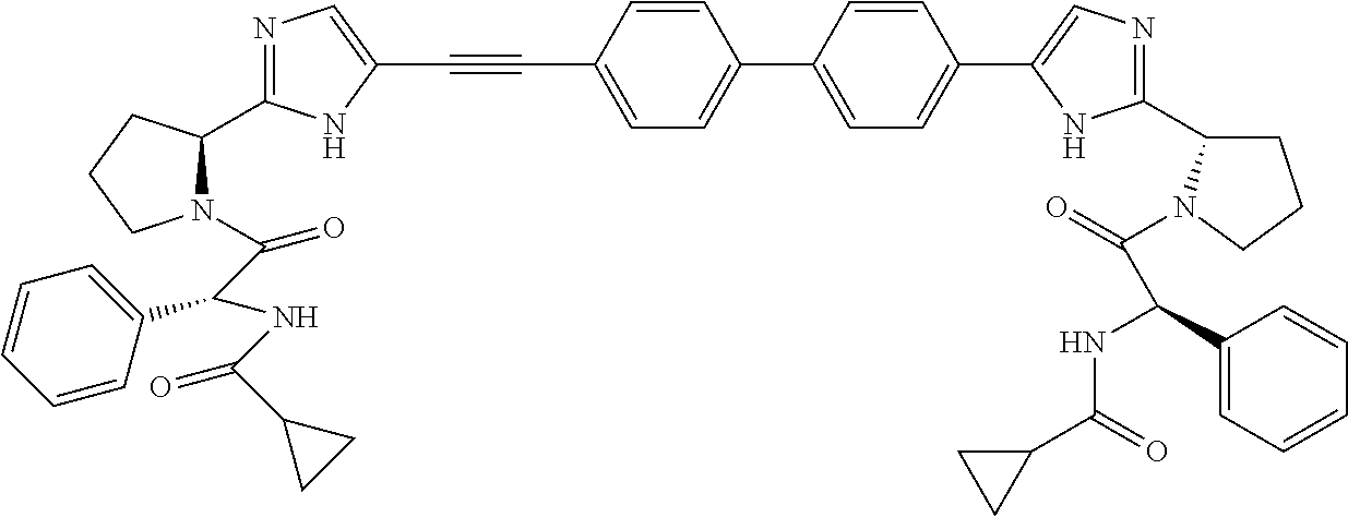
C1(C2=CN=C(C3CCCN3C(=O)C(C3=CC=CC=C3)NC(C3CC3)=O)N2)=CC=C(C2=CC=C(C#CC3=CN=C(C4N(C(C(NC(C5CC5)=O)C5=CC=CC=C5)=O)CCC4)N3)C=C2)C=C1
